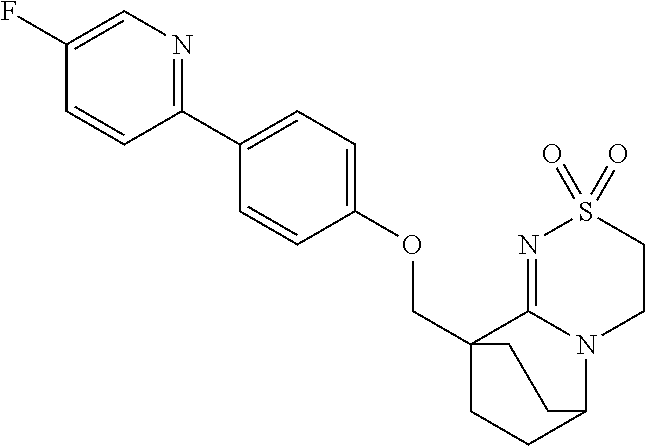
C(C12CCC(N3C1=NS(=O)(=O)CC3)CC2)OC1=CC=C(C2=NC=C(F)C=C2)C=C1
